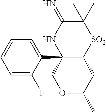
C12(C3=CC=CC=C3F)C(CC(C)OC1)[SO2]C(C)(C)C(=N)N2
